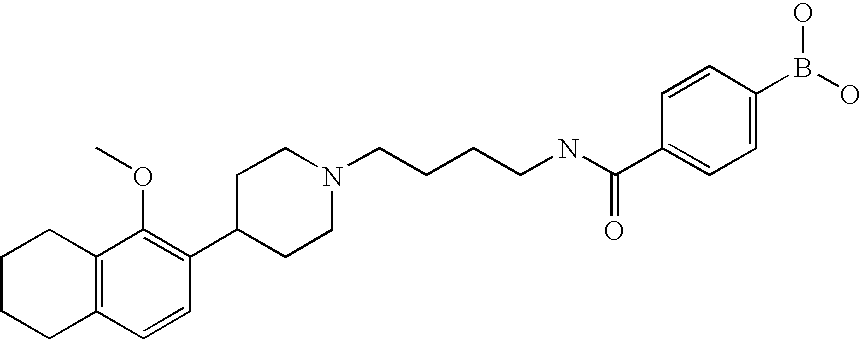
C12=C(C=CC(C3CCN(CCCCNC(C4=CC=C(B(O)O)C=C4)=O)CC3)=C1OC)CCCC2
